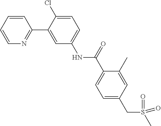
C1=CC=CN=C1C1=CC(NC(C2=CC=C(CS(C)(=O)=O)C=C2C)=O)=CC=C1Cl
